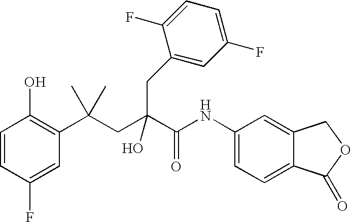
C1=CC(F)=CC(C(CC(C(NC2=CC=C3C(=C2)COC3=O)=O)(O)CC2=CC(F)=CC=C2F)(C)C)=C1O
